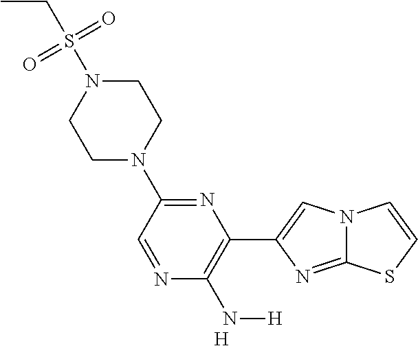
[H].C12=NC(C3=C(N[H])N=CC(N4CCN(S(CC)(=O)=O)CC4)=N3)=CN1C=CS2
